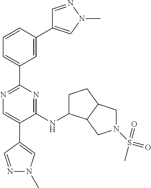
C1=C(C2=CN(C)N=C2)C=CC=C1C1=NC=C(C2=CN(C)N=C2)C(NC2CCC3C2CN(S(C)(=O)=O)C3)=N1
